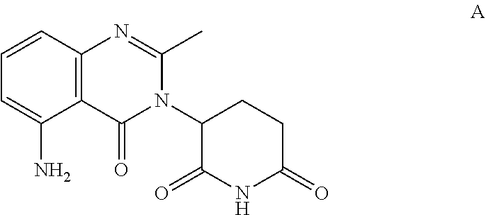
C12=C(C=CC=C1N)N=C(C)N(C1C(=O)NC(=O)CC1)C2=O
